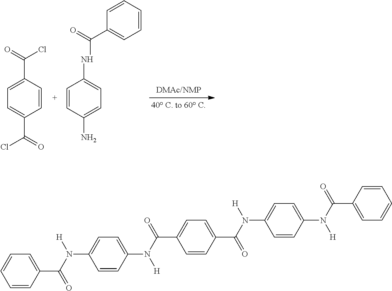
C1(C(=O)Cl)=CC=C(C(=O)Cl)C=C1.C1=CC(N)=CC=C1NC(C1=CC=CC=C1)=O.C1=CC(C(N([H])C2=CC=C(N(C(=O)C3=CC=C(C(N([H])C4=CC=C(N(C(=O)C5=CC=CC=C5)[H])C=C4)=O)C=C3)[H])C=C2)=O)=CC=C1
